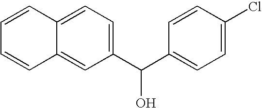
C1(C(C2=CC=C(Cl)C=C2)O)=CC=C2C(=C1)C=CC=C2
